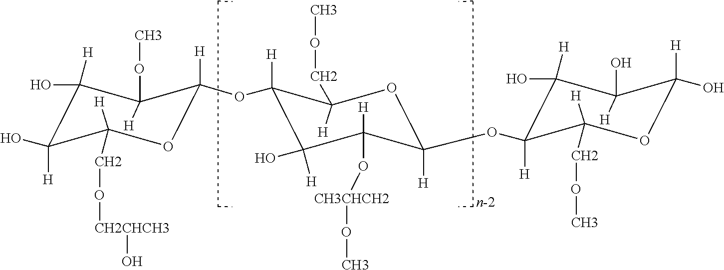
C1(O)([H])C([H])(O)C([H])(CO[CH2CHCH3]O)OC([H])(OC2([H])C(O)([H])C([H])(O[CH3CHCH2]OC)C([H])(OC3([H])C(O)([H])C([H])(O)C([H])(O)OC3([H])COC)OC2(COC)[H])C1([H])OC
